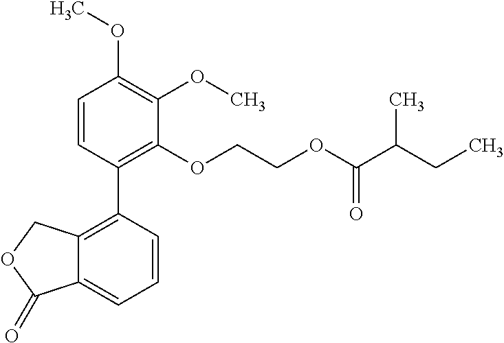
C1=CC(C2=C3C(=CC=C2)C(=O)OC3)=C(OCCOC(C(CC)C)=O)C(OC)=C1OC
